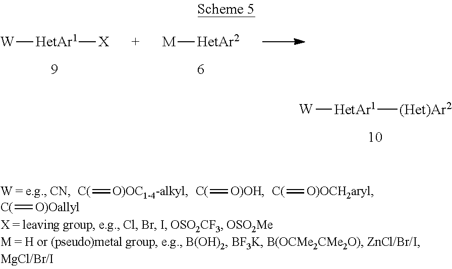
[W][HetAr1][(Het)Ar2].[M][HetAr2].[W][HetAr1][X].[C(]=[O)OC1-4-alkyl].[C(]=[O)OH].[C(]=[O)OCH2aryl].[C(]=[O)Oallyl]
